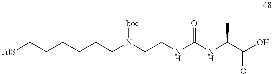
[TrtS]CCCCCCN(CCNC(NC(C(O)=O)C)=O)[boc]
